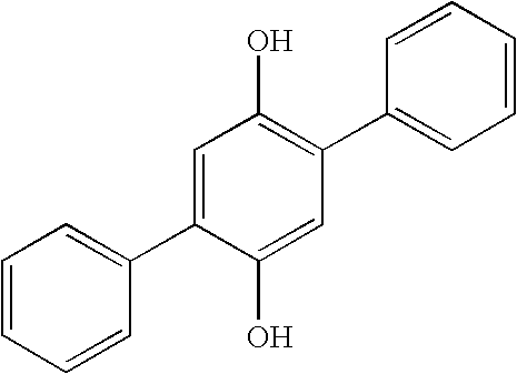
C1=C(C2=CC=CC=C2)C(O)=CC(C2=CC=CC=C2)=C1O
